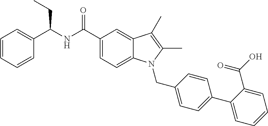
N(C(C1=CC=C2C(=C1)C(C)=C(C)N2CC1=CC=C(C2=CC=CC=C2C(=O)O)C=C1)=O)C(C1=CC=CC=C1)CC
